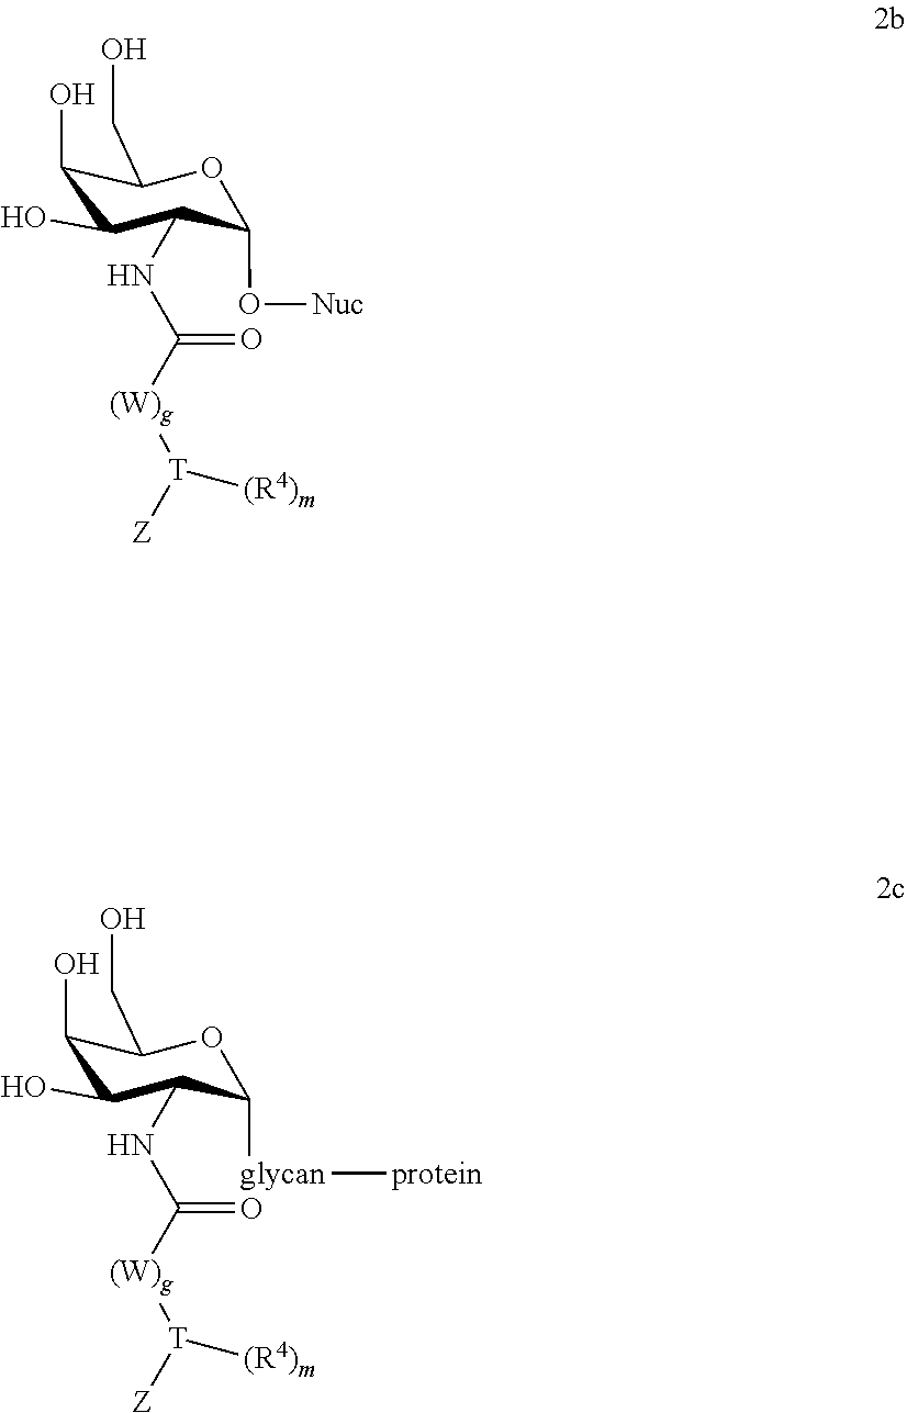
O([Nuc])C1C(NC([(W)g][T]([Z])[(R4)m])=O)C(O)C(O)C(CO)O1.[glycan]([protein])C1C(NC([(W)g][T]([Z])[(R4)m])=O)C(O)C(O)C(CO)O1
